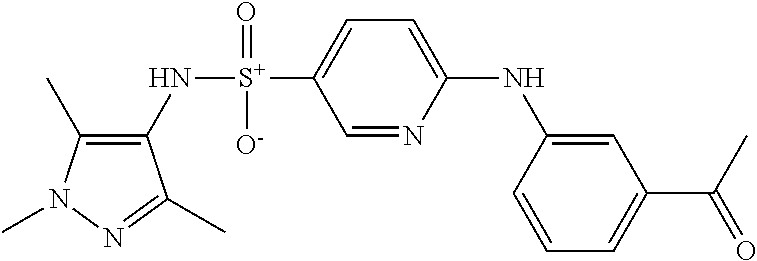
C1(C)=C(N[S+](C2=CC=C(NC3=CC(C(C)=O)=CC=C3)N=C2)(=O)[O-])C(C)=NN1C
